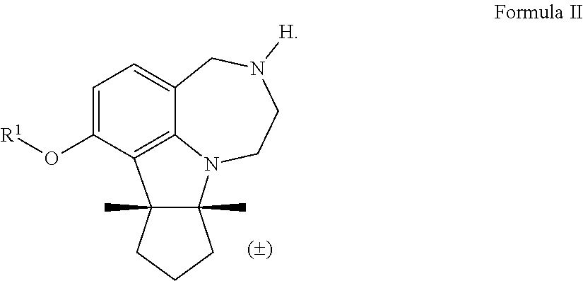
C1=C(O[R1])C2=C3C(=C1)CN([H])CCN3C1(C)C2(C)CCC1
